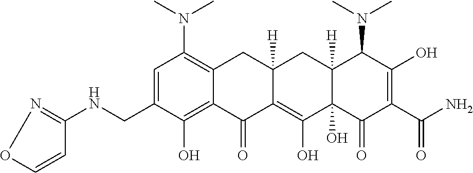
C1=C(CNC2=NOC=C2)C(O)=C2C(=C1N(C)C)CC1([H])C(=C(O)C3(O)C([H])(C1)C(N(C)C)C(O)=C(C(N)=O)C3=O)C2=O
